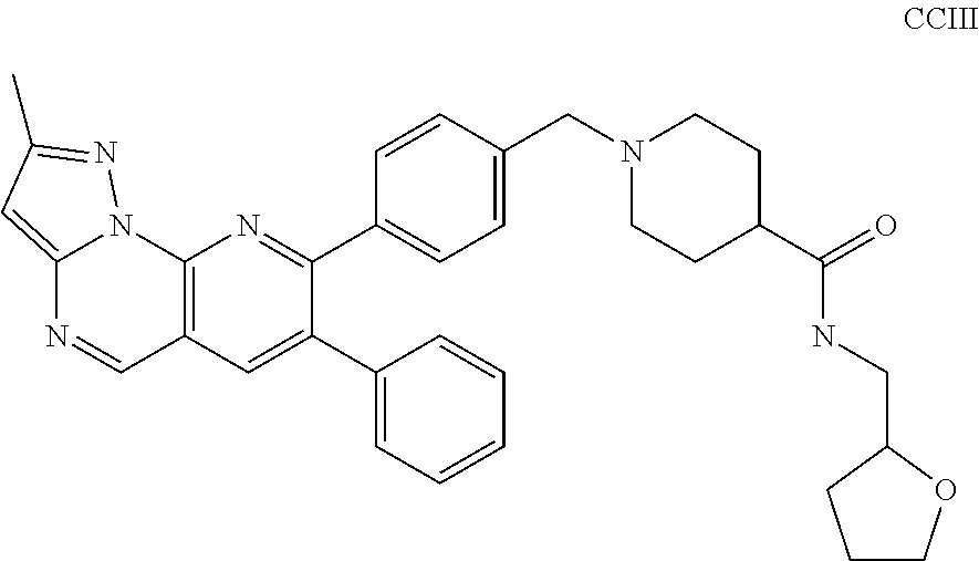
C12=C(C=C(C3=CC=CC=C3)C(C3=CC=C(CN4CCC(C(=O)NCC5CCCO5)CC4)C=C3)=N1)C=NC1=CC(C)=NN21
